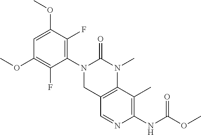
C1=C(OC)C(F)=C(N2CC3=C(N(C)C2=O)C(C)=C(NC(OC)=O)N=C3)C(F)=C1OC
